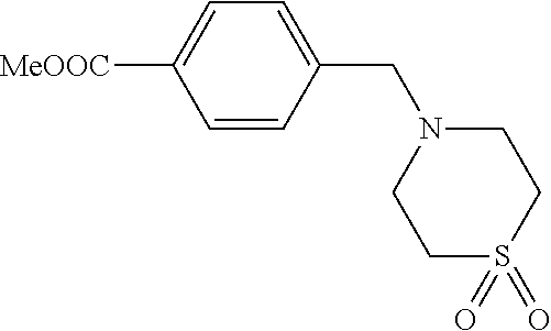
[MeOOC]C1=CC=C(CN2CCS(=O)(=O)CC2)C=C1
